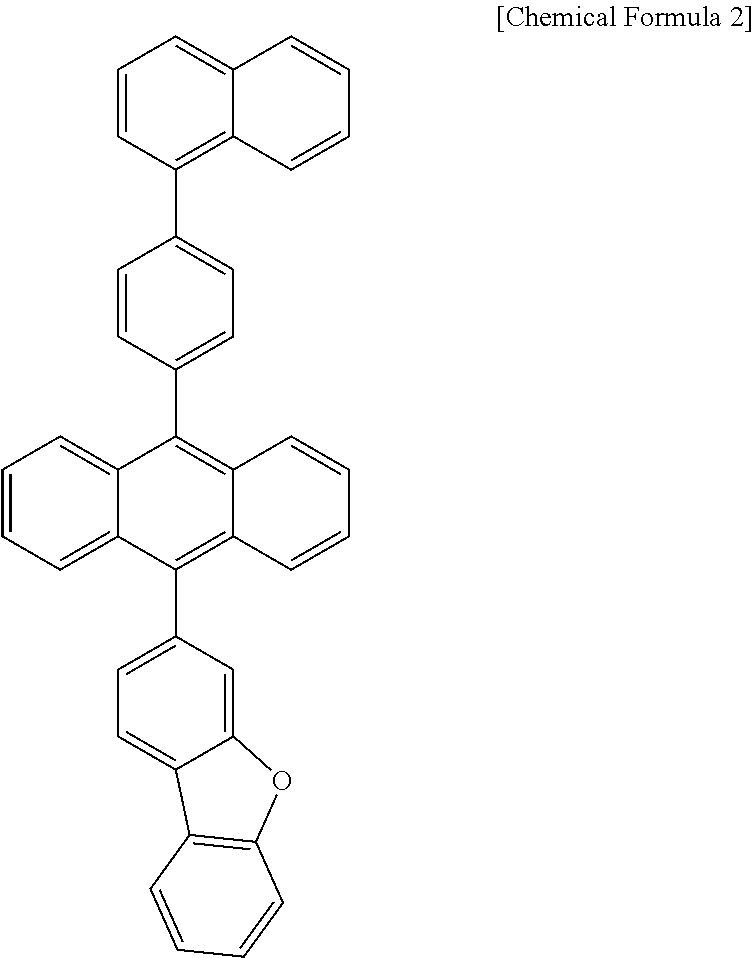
C1=CC=C2C(=C1)C(C1=CC=C(C3=C4C(=CC=C3)C=CC=C4)C=C1)=C1C(=C2C2=CC=C3C(=C2)OC2=C3C=CC=C2)C=CC=C1
